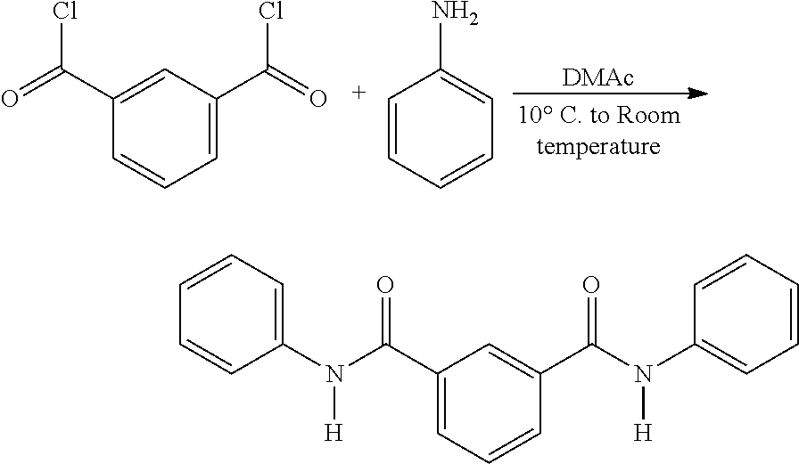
[C+]1=CC=CC=C1N.C1(C(=O)Cl)=CC=CC(C(=O)Cl)=C1.[DMAc].C1(C(N(C2=CC=CC=C2)[H])=O)=CC=CC(C(N(C2=CC=CC=C2)[H])=O)=C1
